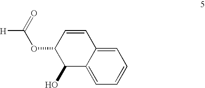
C1=C2C(=CC=C1)C(O)C(OC([H])=O)C=C2
